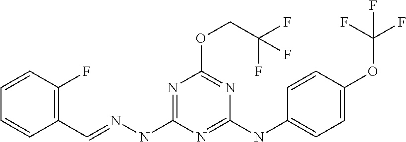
C1(C=NNC2=NC(OCC(F)(F)F)=NC(NC3=CC=C(OC(F)(F)F)C=C3)=N2)=C(F)C=CC=C1
